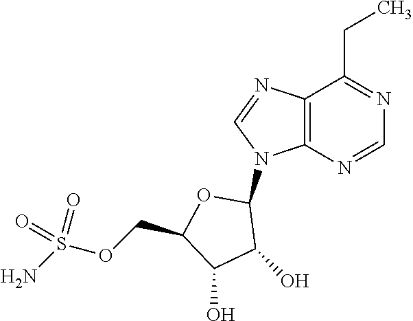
C12=C(N=CN=C1CC)N(C1OC(COS(N)(=O)=O)C(O)C1O)C=N2
